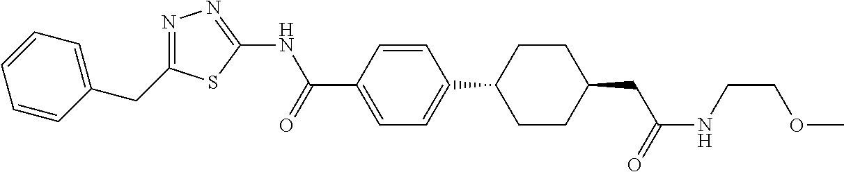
C1=CC(CC2=NN=C(NC(=O)C3=CC=C(C4CCC(CC(=O)NCCOC)CC4)C=C3)S2)=CC=C1
